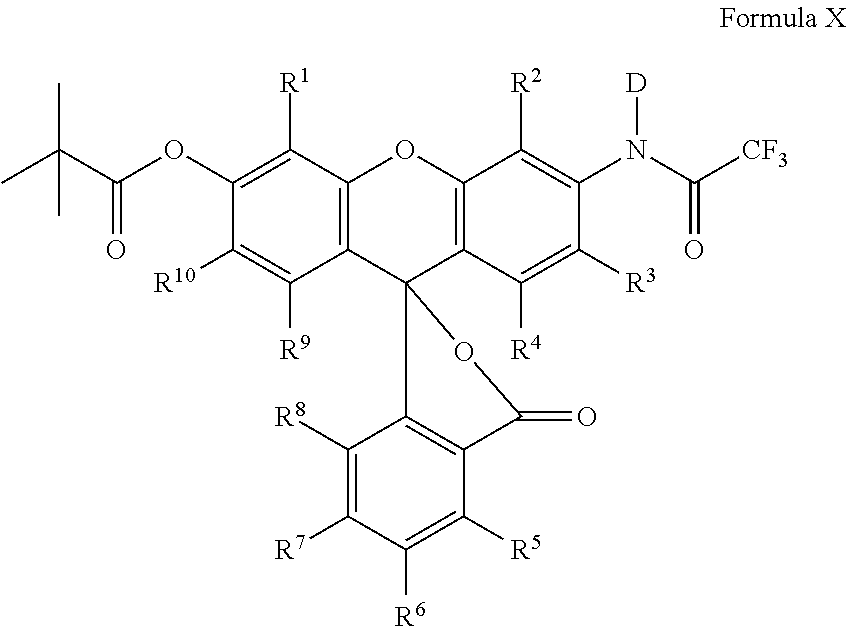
C1(N([D])C(=O)[CF3])=C([R2])C2=C(C([R4])=C1[R3])C1(C3=C(O2)C([R1])=C(OC(=O)C(C)(C)C)C([R10])=C3[R9])OC(=O)C2=C1C([R8])=C([R7])C([R6])=C2[R5]
